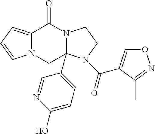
C12=CC=CN1CC1(C3=CC=C(O)N=C3)N(C2=O)CCN1C(=O)C1=CON=C1C
